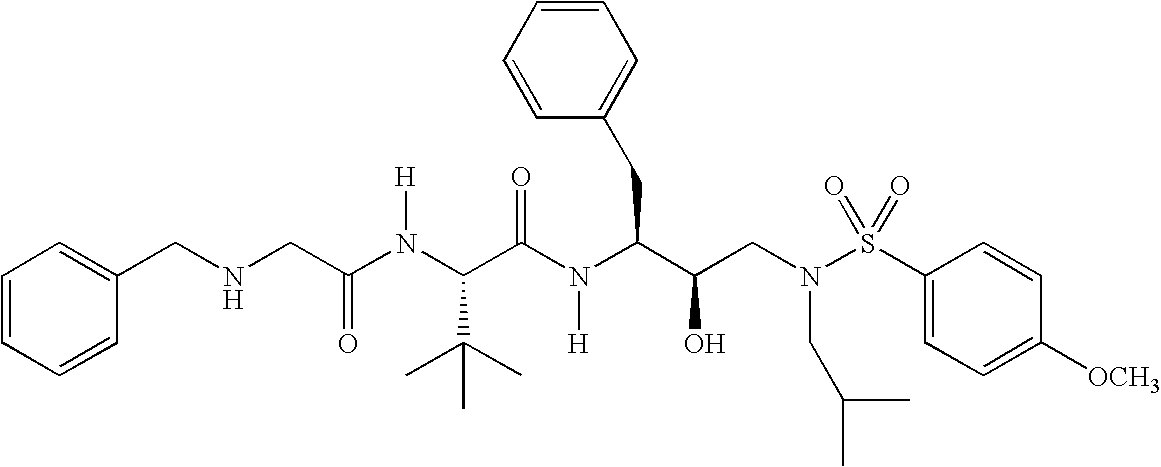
C(NCC(N(C(C(N(C(C(CN(S(C1=CC=C([OCH3])C=C1)(=O)=O)CC(C)C)O)CC1=CC=CC=C1)[H])=O)C(C)(C)C)[H])=O)C1=CC=CC=C1
